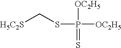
C([H5C2S])SP([OC2H5])(=S)[OC2H5]
